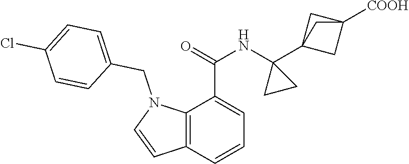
C1=CC2=C(C(C(=O)NC3(C45CC([COOH])(C4)C5)CC3)=C1)N(CC1=CC=C(Cl)C=C1)C=C2
